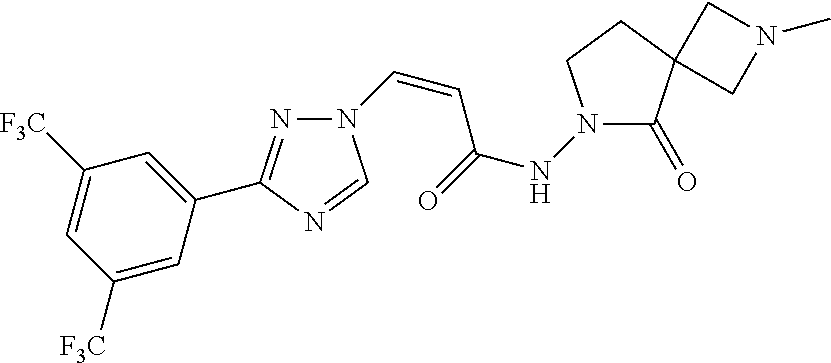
N1=C(C2=CC([F3C])=CC([F3C])=C2)N=CN1C=CC(NN1C(=O)C2(CC1)CN(C)C2)=O
